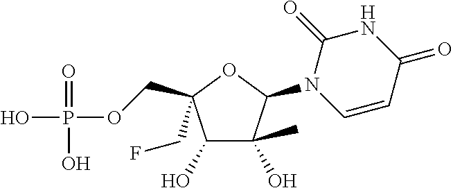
C1(O)C(O)(C)C(N2C=CC(=O)NC2=O)OC1(COP(=O)(O)O)CF
